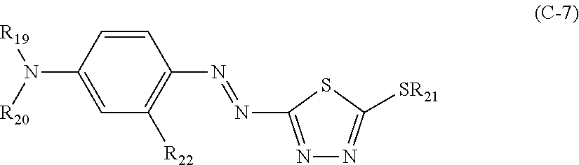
C1=CC(N([R20])[R19])=CC([R22])=C1N=NC1=NN=C([SR21])S1
